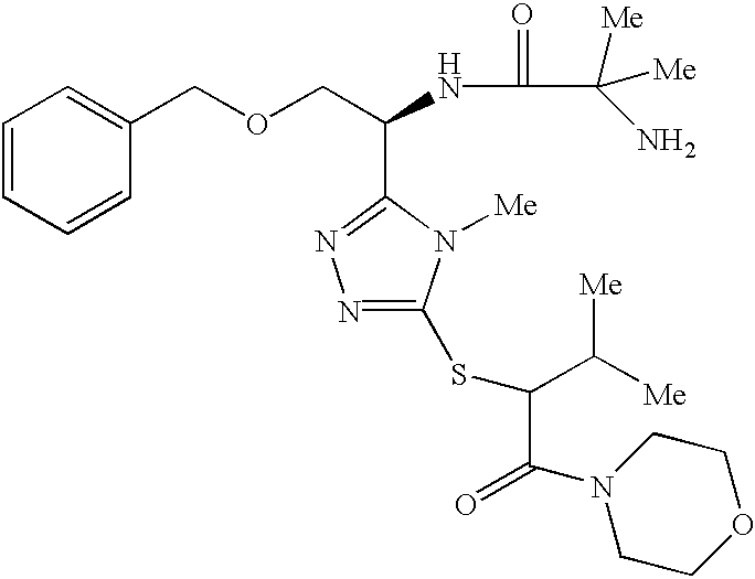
C1=CC=CC(COCC(NC(C([Me])(N)[Me])=O)C2=NN=C(SC(C(=O)N3CCOCC3)C([Me])[Me])N2[Me])=C1
